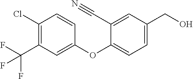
C1(C#N)=CC(CO)=CC=C1OC1=CC(C(F)(F)F)=C(Cl)C=C1
